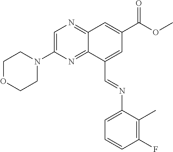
C12=NC=C(N3CCOCC3)N=C1C(C=NC1=CC=CC(F)=C1C)=CC(C(OC)=O)=C2
